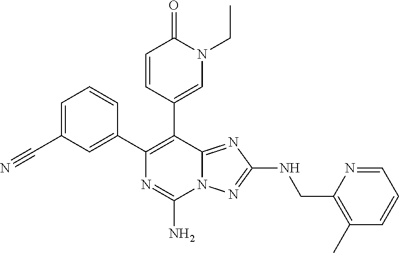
NC1=NC(C2=CC(C#N)=CC=C2)=C(C2=CN(CC)C(=O)C=C2)C2=NC(NCC3=C(C)C=CC=N3)=NN12
